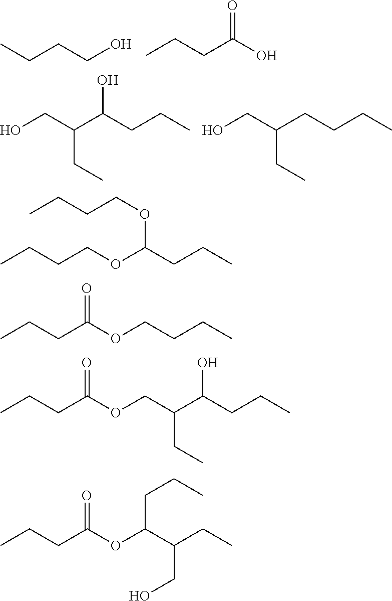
CCCCO.CCCC(O)=O.OCC(C(CCC)O)CC.OCC(CCCC)CC.CCCCOC(CCC)OCCCC.CCCC(OCCCC)=O.CCCC(OCC(C(CCC)O)CC)=O.CCCC(OC(C(CC)CO)CCC)=O
